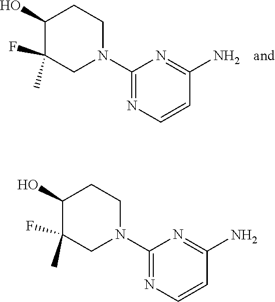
C1(O)C(F)(C)CN(C2=NC=CC(N)=N2)CC1.C1(O)C(F)(C)CN(C2=NC=CC(N)=N2)CC1
